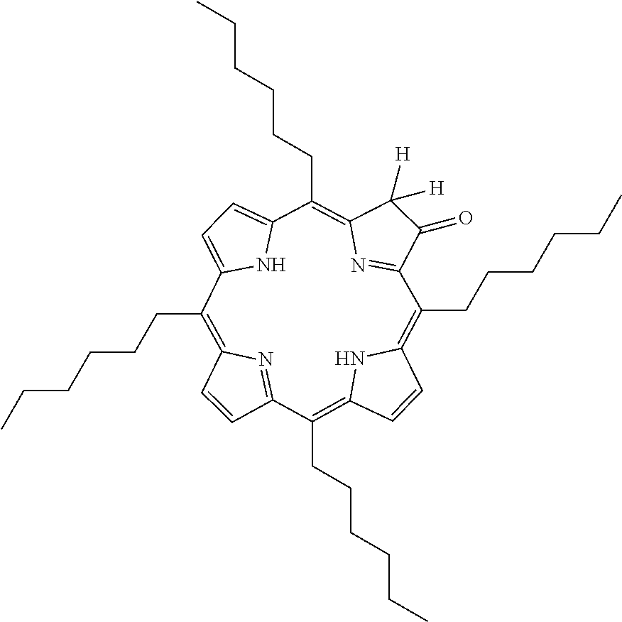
C1=CC2=NC1=C(CCCCCC)C1=CC=C(N1)C(CCCCCC)=C1C([H])([H])C(=O)C(=N1)C(CCCCCC)=C1C=CC(=C2CCCCCC)N1
